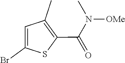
C1(C(=O)N([OMe])C)=C(C)C=C(Br)S1
